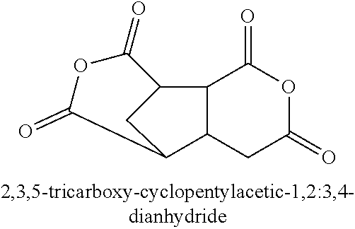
C12CC(=O)OC(=O)C1C1C(=O)OC(=O)C2C1
